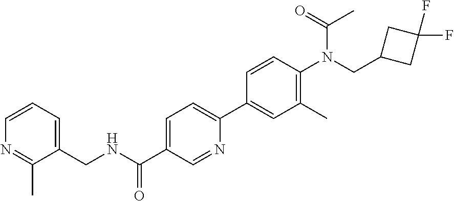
N1=C(C)C(CNC(C2=CC=C(C3=CC(C)=C(N(C(=O)C)CC4CC(F)(F)C4)C=C3)N=C2)=O)=CC=C1
